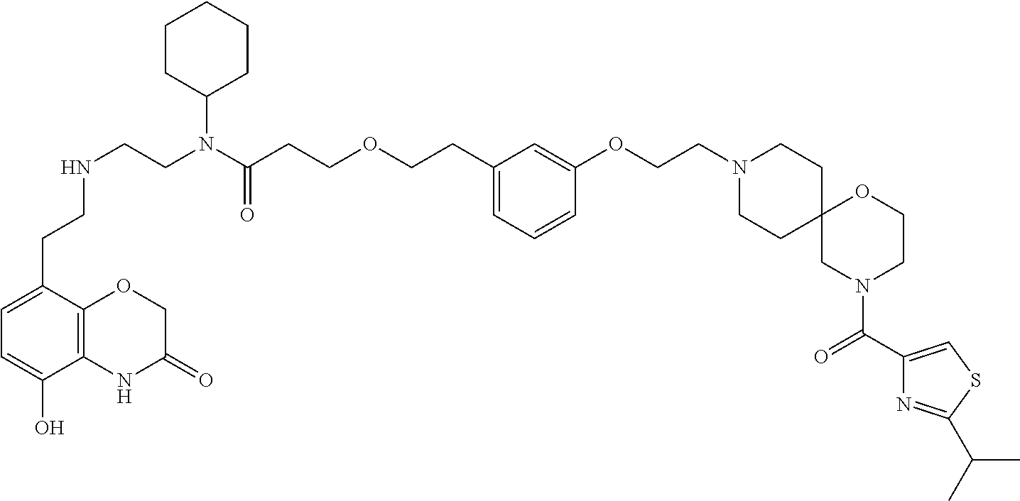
C(COCCC(N(CCNCCC1=CC=C(O)C2=C1OCC(=O)N2)C1CCCCC1)=O)C1=CC=CC(OCCN2CCC3(CC2)CN(C(C2=CSC(C(C)C)=N2)=O)CCO3)=C1
